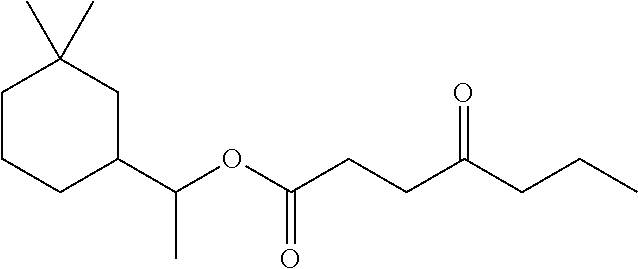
C1CCC(C(OC(CCC(CCC)=O)=O)C)CC1(C)C
